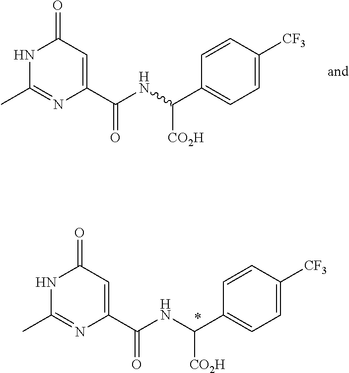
N1C(C)=NC(C(NC(C2=CC=C([CF3])C=C2)[CO2H])=O)=CC1=O.N1C(C)=NC(C(NC(C2=CC=C([CF3])C=C2)[CO2H])=O)=CC1=O
